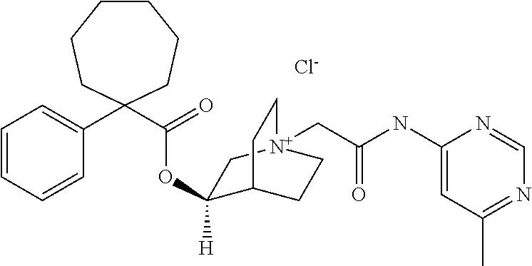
C1(OC(C2(C3=CC=CC=C3)CCCCCC2)=O)([H])C2CC[N+](CC(NC3=CC(C)=NC=N3)=O)(C1)CC2.[Cl-]
